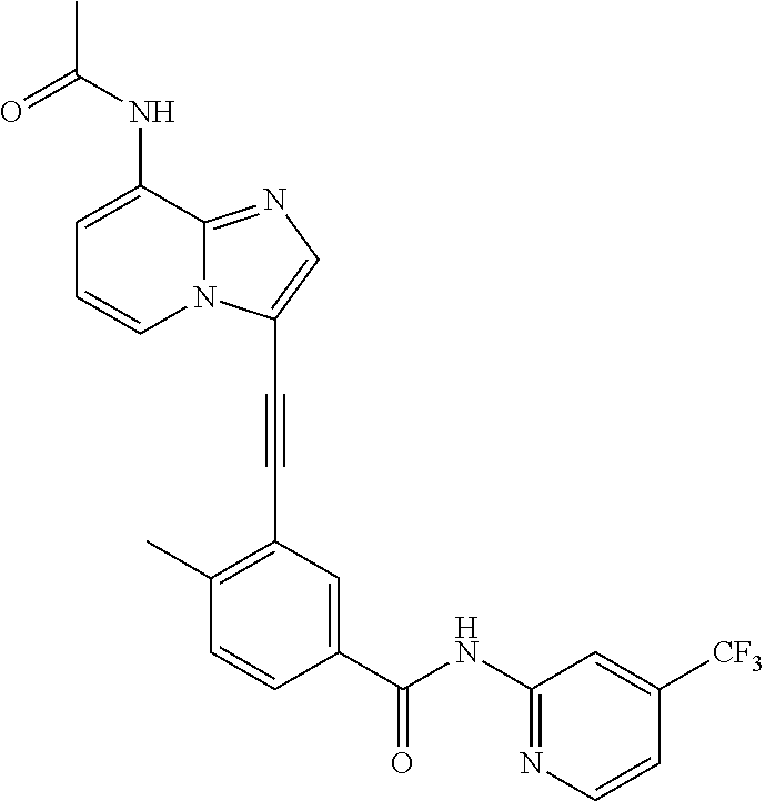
C1=C(NC(C)=O)C2=NC=C(C#CC3=C(C)C=CC(C(=O)NC4=NC=CC([CF3])=C4)=C3)N2C=C1
